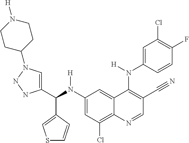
C1(N(C(C2=CN(C3CCN([H])CC3)NN2)C2=CSC=C2)[H])=CC(Cl)=C2C(=C1)C(N(C1=CC(Cl)=C(F)C=C1)[H])=C(C#N)C=N2
